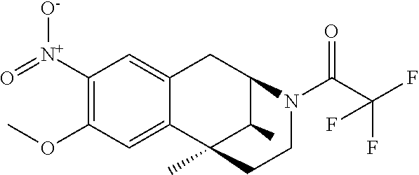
C1([N+]([O-])=O)=C(OC)C=C2C(=C1)CC1C(C)C2(C)CCN1C(C(F)(F)F)=O
